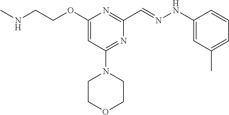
N(CCOC1=CC(N2CCOCC2)=NC(C=NNC2=CC(C)=CC=C2)=N1)C
